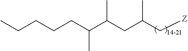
CCCCCC(C(CC(C[Z])C)C)C
